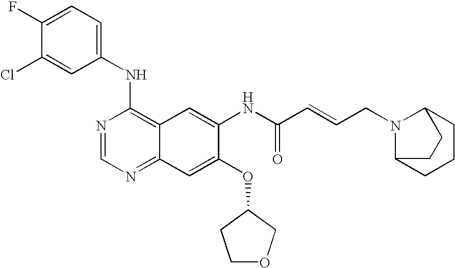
ClC1=CC(NC2=C3C(=NC=N2)C=C(OC2CCOC2)C(NC(C=CCN2C4CCCC2CC4)=O)=C3)=CC=C1F
